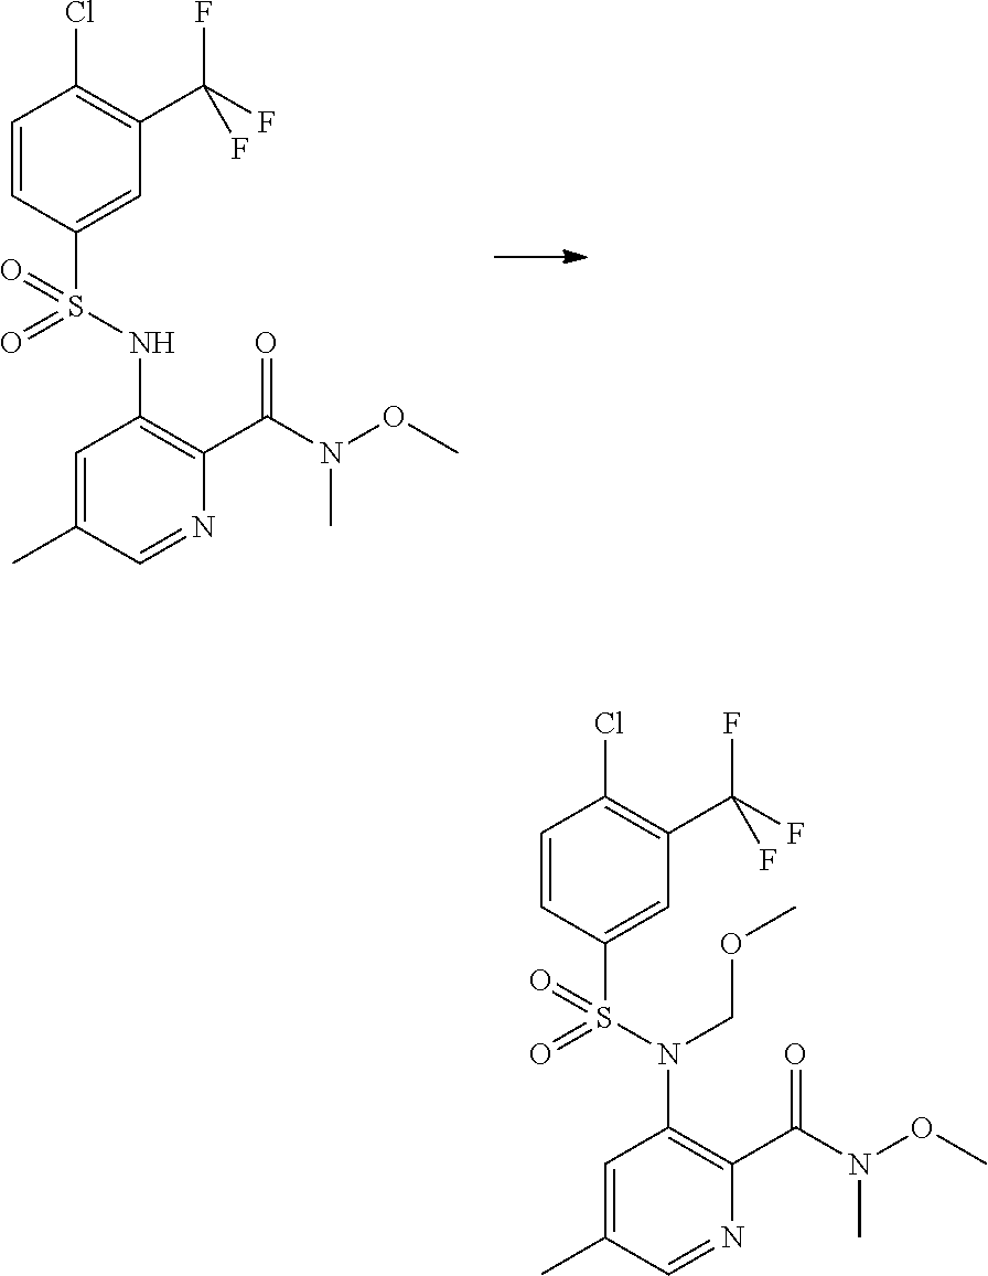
C1=C(C)C=NC(C(N(OC)C)=O)=C1NS(C1=CC(C(F)(F)F)=C(Cl)C=C1)(=O)=O.C1=C(C)C=NC(C(N(OC)C)=O)=C1N(S(C1=CC(C(F)(F)F)=C(Cl)C=C1)(=O)=O)COC
